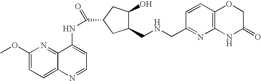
C1(OC)=CC=C2C(=N1)C(NC(=O)C1CC(O)C(CNCC3=NC4=C(C=C3)OCC(=O)N4)C1)=CC=N2
